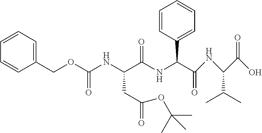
C1=CC(COC(NC(C(NC(C(NC(C(O)=O)C(C)C)=O)C2=CC=CC=C2)=O)CC(=O)OC(C)(C)C)=O)=CC=C1
